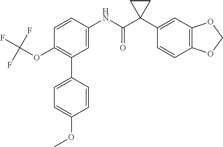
C1=C(NC(C2(C3=CC4=C(C=C3)OCO4)CC2)=O)C=CC(OC(F)(F)F)=C1C1=CC=C(OC)C=C1
